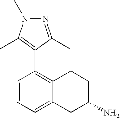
N1=C(C)C(C2=C3C(=CC=C2)CC(N)CC3)=C(C)N1C
